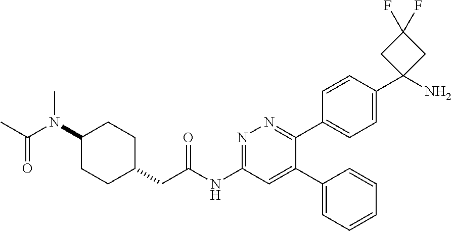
C1(N(C(C)=O)C)CCC(CC(NC2=NN=C(C3=CC=C(C4(N)CC(F)(F)C4)C=C3)C(C3=CC=CC=C3)=C2)=O)CC1
